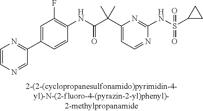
N1=CC=C(C(C(NC2=C(F)C=C(C3=NC=CN=C3)C=C2)=O)(C)C)N=C1NS(=O)(=O)C1CC1
